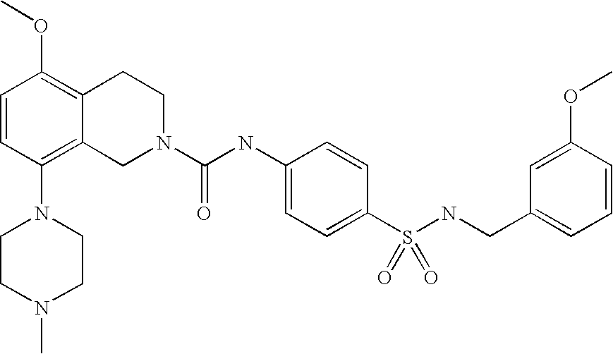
C1=CC(N2CCN(C)CC2)=C2C(=C1OC)CCN(C(NC1=CC=C(S(NCC3=CC=CC(OC)=C3)(=O)=O)C=C1)=O)C2
